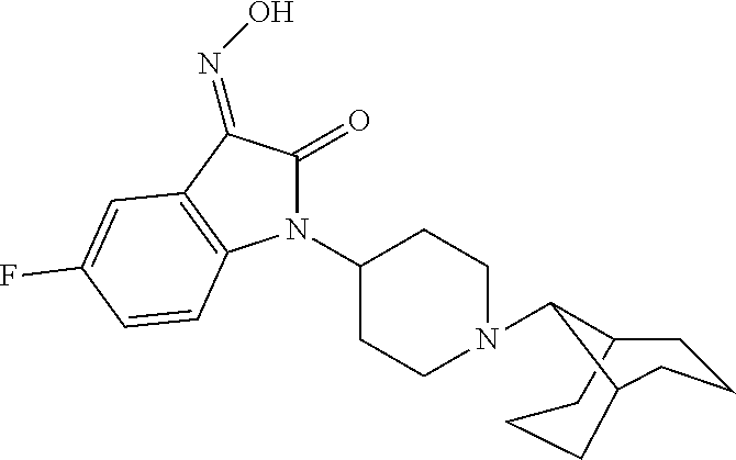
C1(=O)C(=NO)C2=C(C=CC(F)=C2)N1C1CCN(C2C3CCCC2CCC3)CC1
